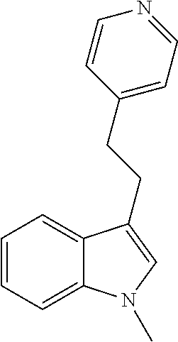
C1=CC=C2C(=C1)C(CCC1=CC=NC=C1)=CN2C
